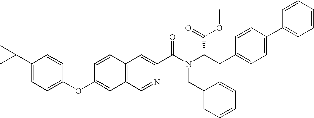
C1=CC2=C(C=C1OC1=CC=C(C(C)(C)C)C=C1)C=NC(C(N(C(CC1=CC=C(C3=CC=CC=C3)C=C1)C(=O)OC)CC1=CC=CC=C1)=O)=C2
